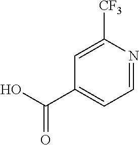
C1=C([CF3])N=CC=C1C(O)=O
